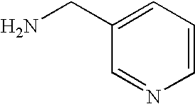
C1=CC=C(CN)C=N1
